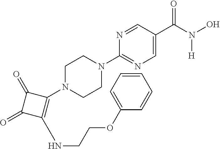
C1(C(N([H])O)=O)=CN=C(N2CCN(C3=C(NCCOC4=CC=CC=C4)C(=O)C3=O)CC2)N=C1
